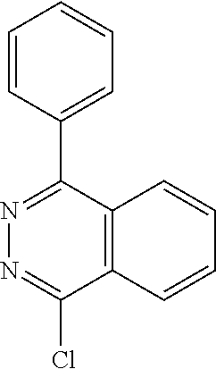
C1(C2=NN=C(Cl)C3=C2C=CC=C3)=CC=CC=C1
